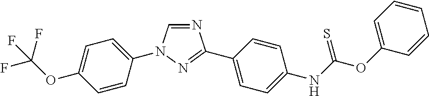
N1=CN(C2=CC=C(OC(F)(F)F)C=C2)N=C1C1=CC=C(NC(OC2=CC=CC=C2)=S)C=C1
